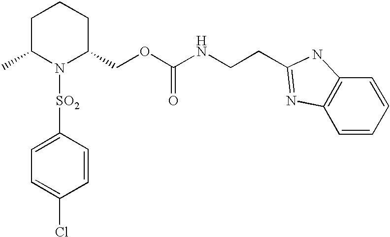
C1([SO2]N2C(COC(NCCC3=NC4=C(C=CC=C4)N3)=O)CCCC2C)=CC=C(Cl)C=C1
